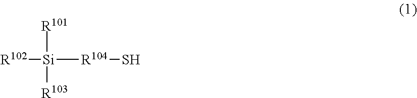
[Si]([R104]S)([R101])([R102])[R103]
